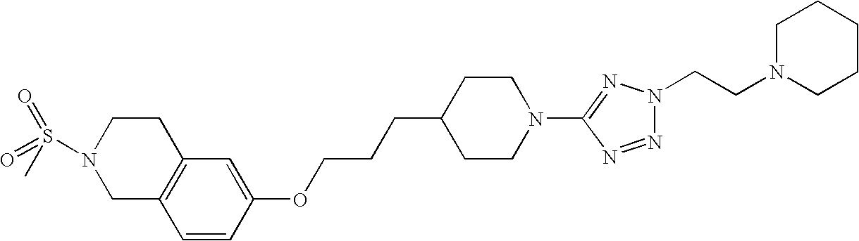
C12=C(C=CC(OCCCC3CCN(C4=NN(CCN5CCCCC5)N=N4)CC3)=C1)CN(S(=O)(=O)C)CC2
